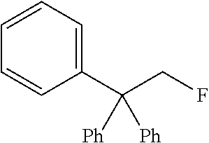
C1=CC(C(CF)([Ph])[Ph])=CC=C1
